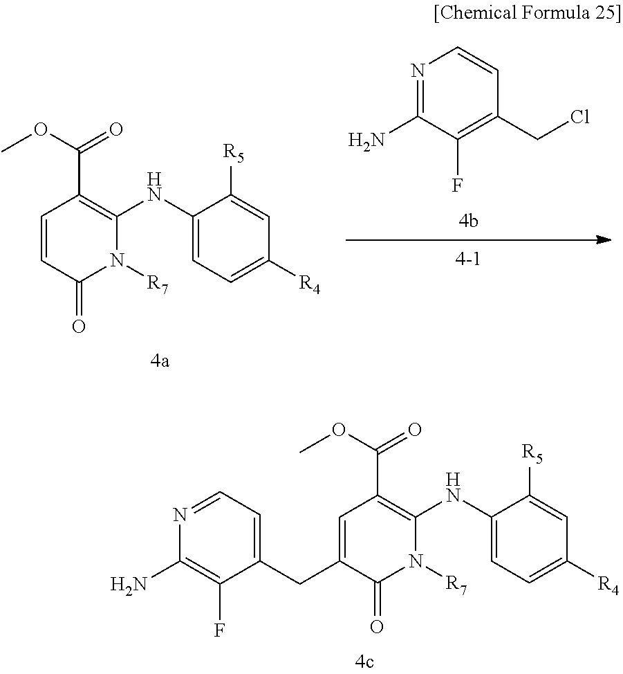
N1=C(N)C(F)=C(CCl)C=C1.C1=CC(=O)N([R7])C(NC2=CC=C([R4])C=C2[R5])=C1C(OC)=O.C1=C(CC2=CC=NC(N)=C2F)C(=O)N([R7])C(NC2=CC=C([R4])C=C2[R5])=C1C(OC)=O
